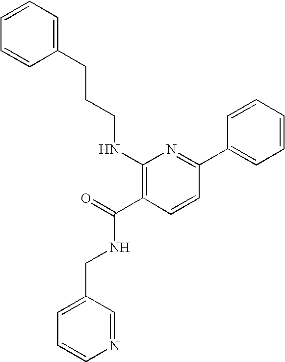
C1=C(CCCNC2=C(C(NCC3=CC=CN=C3)=O)C=CC(C3=CC=CC=C3)=N2)C=CC=C1
